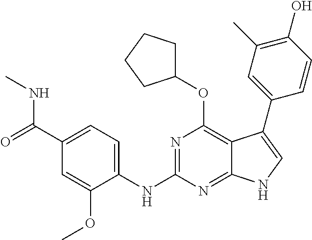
C1(C(=O)NC)=CC=C(NC2=NC(OC3CCCC3)=C3C(=N2)NC=C3C2=CC(C)=C(O)C=C2)C(OC)=C1
